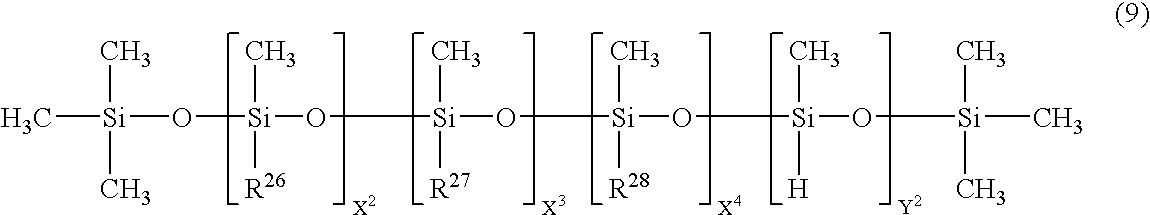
C[Si](O[Si](O[Si](O[Si](C)([R28])O[Si](C)([H])O[Si](C)(C)C)(C)[R27])(C)[R26])(C)C
